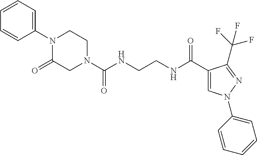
C1(N2C(=O)CN(C(NCCNC(C3=CN(C4=CC=CC=C4)N=C3C(F)(F)F)=O)=O)CC2)=CC=CC=C1
